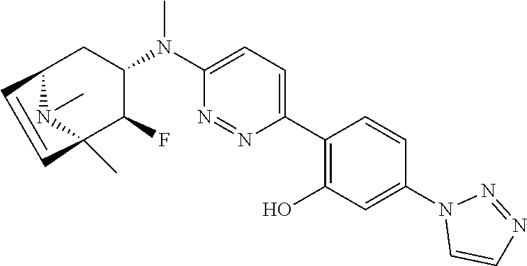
C1(C2=C(O)C=C(N3C=CN=N3)C=C2)=CC=C(N(C2CC3C=CC(C)(C2F)N3C)C)N=N1
